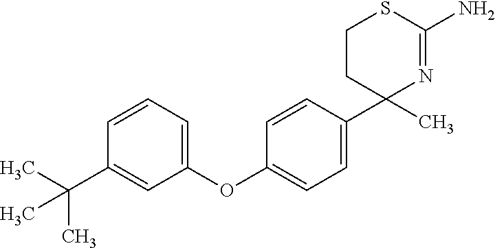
C1(C)(C2=CC=C(OC3=CC=CC(C(C)(C)C)=C3)C=C2)N=C(N)SCC1
